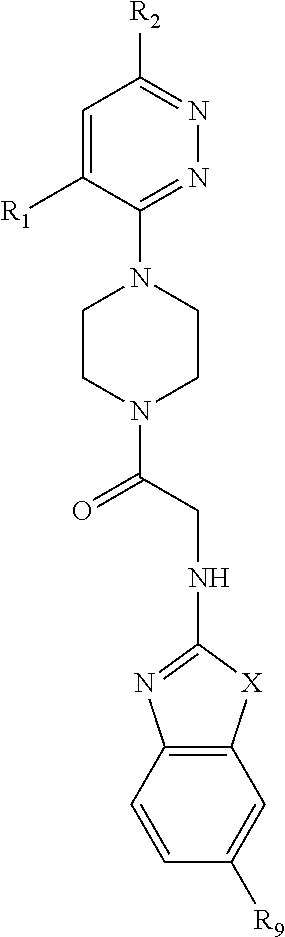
C12=C(C=CC([R9])=C1)N=C(NCC(N1CCN(C3=NN=C([R2])C=C3[R1])CC1)=O)[X]2
